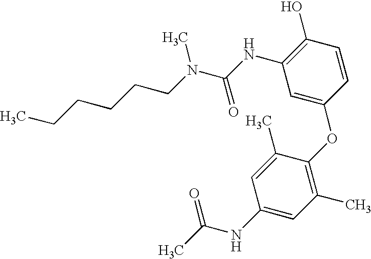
C1(O)=C(NC(=O)N(CCCCCC)C)C=C(OC2=C(C)C=C(NC(C)=O)C=C2C)C=C1
